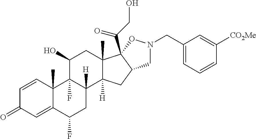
C1=CC2(C)C(=CC1=O)C(F)CC1([H])C2(F)C(O)CC2(C)C1([H])CC1C2(C(CO)=O)ON(CC2=CC=CC([CO2Me])=C2)C1
